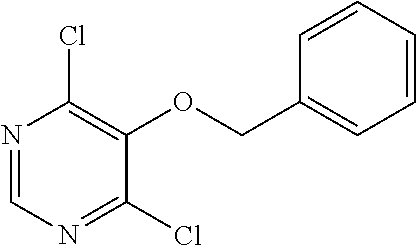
N1=CN=C(Cl)C(OCC2=CC=CC=C2)=C1Cl
